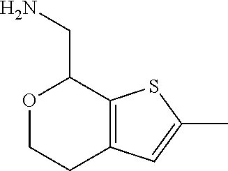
O1CCC2=C(SC(C)=C2)C1CN
